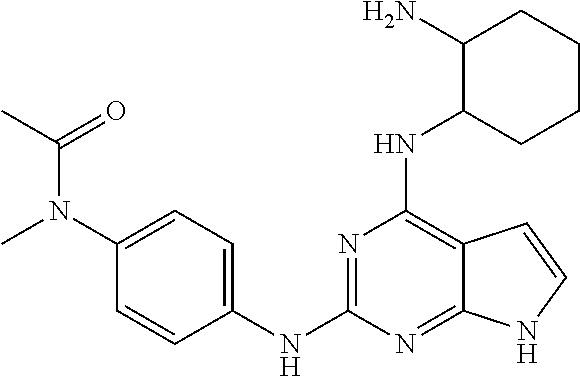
C1(NC2=NC(NC3CCCCC3N)=C3C(=N2)NC=C3)=CC=C(N(C)C(=O)C)C=C1
